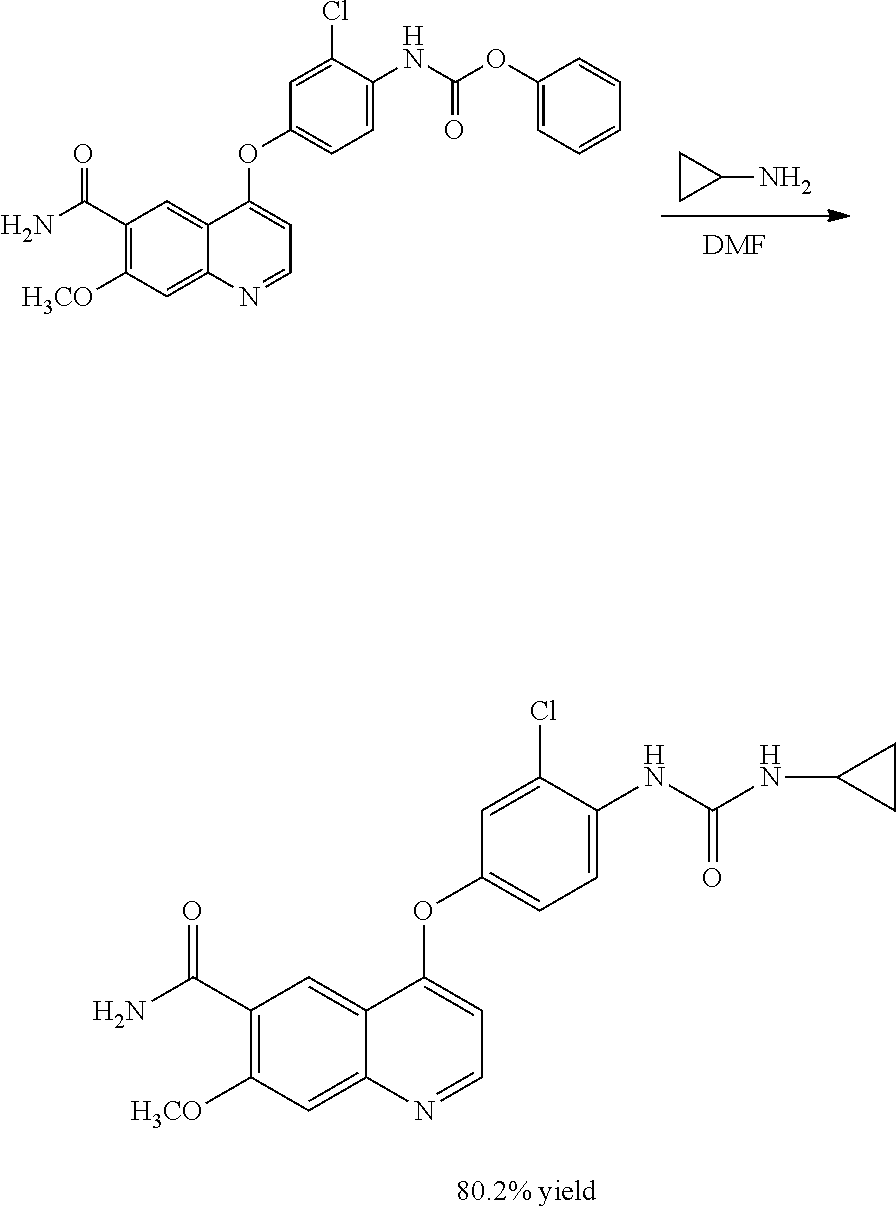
C1(C(N)=O)=C([H3CO])C=C2C(=C1)C(OC1=CC=C(NC(OC3=CC=CC=C3)=O)C(Cl)=C1)=CC=N2.C1CC1N.[DMF].C1(C(N)=O)=C([H3CO])C=C2C(=C1)C(OC1=CC=C(NC(NC3CC3)=O)C(Cl)=C1)=CC=N2
